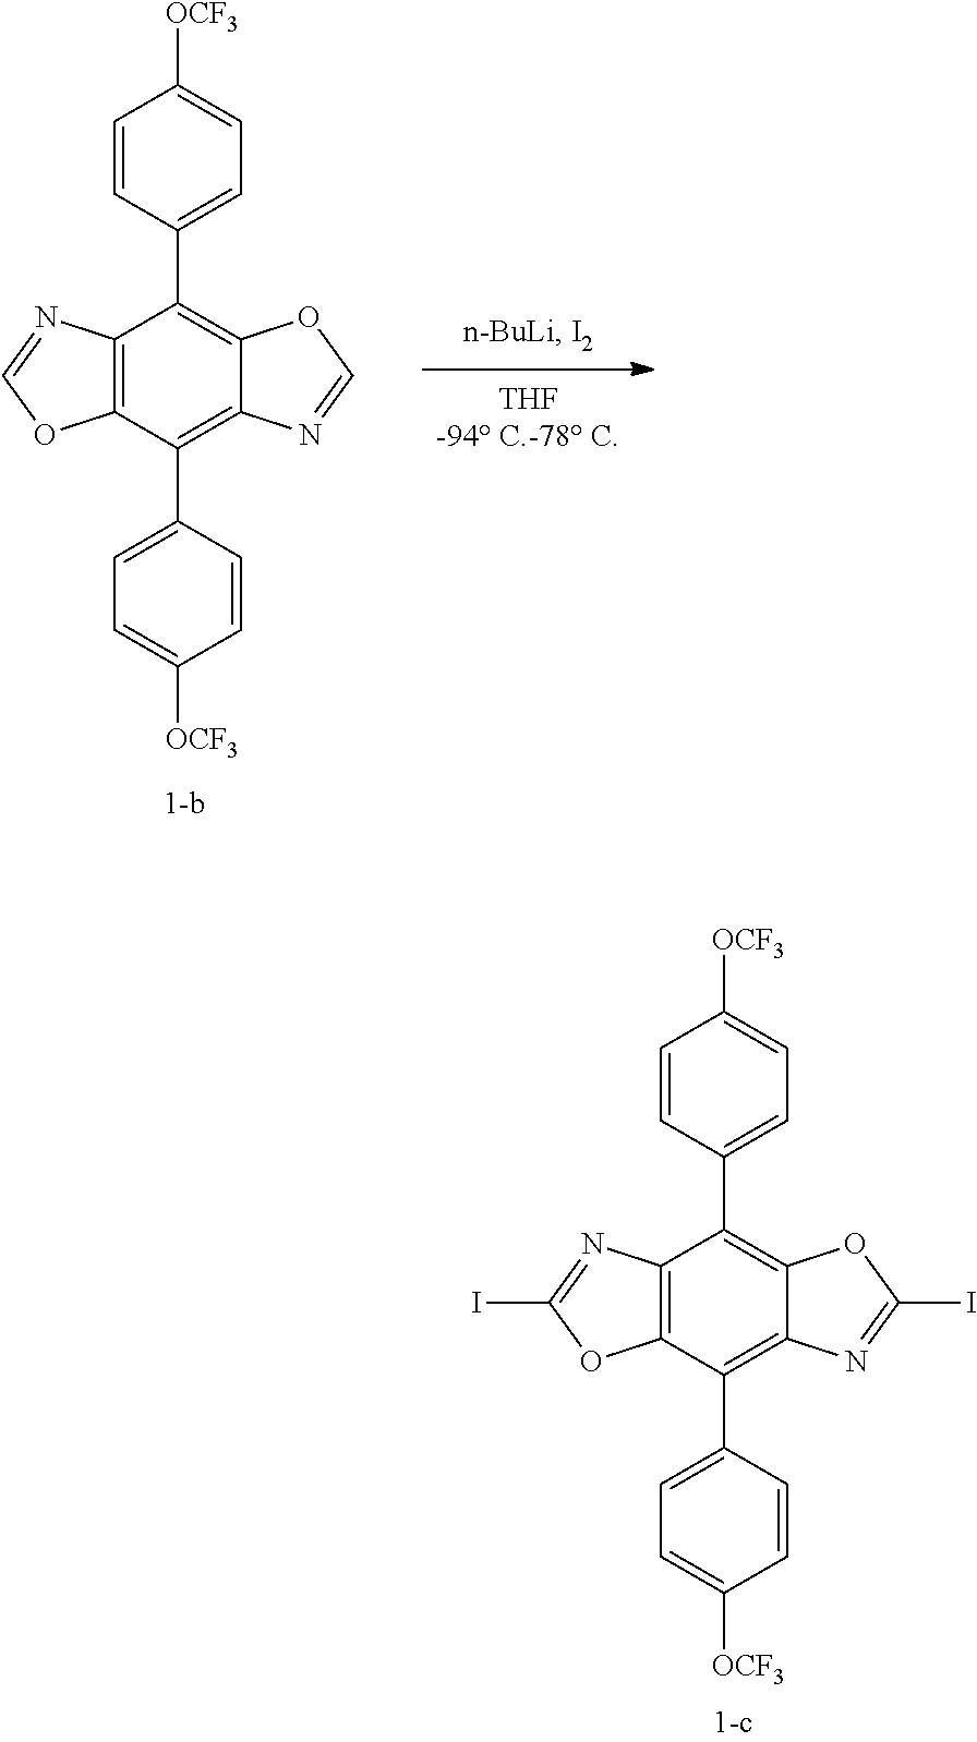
C12=C(C(C3=CC=C([OCF3])C=C3)=C3C(=C1C1=CC=C([OCF3])C=C1)OC(I)=N3)OC(I)=N2.C12=C(C(C3=CC=C([OCF3])C=C3)=C3C(=C1C1=CC=C([OCF3])C=C1)OC=N3)OC=N2
